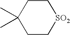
C1CC(C)(C)CC[SO2]1
